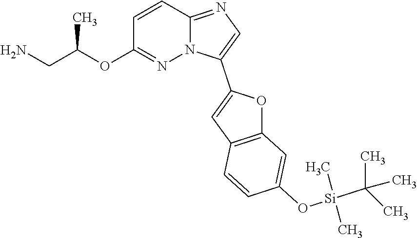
C1=CC2=NC=C(C3=CC4=C(O3)C=C(O[Si](C(C)(C)C)(C)C)C=C4)N2N=C1OC(CN)C
